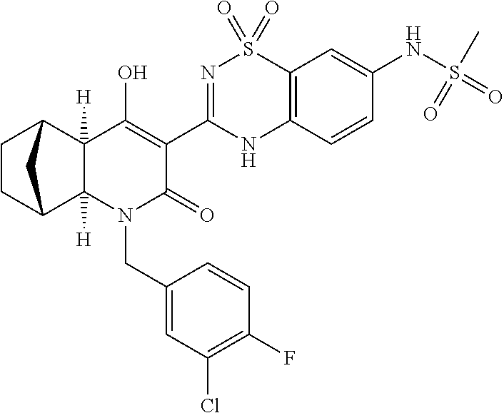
C1CC2C3([H])C([H])(C1C2)C(O)=C(C1=NS(=O)(=O)C2=C(N1)C=CC(NS(=O)(=O)C)=C2)C(=O)N3CC1=CC(Cl)=C(F)C=C1
